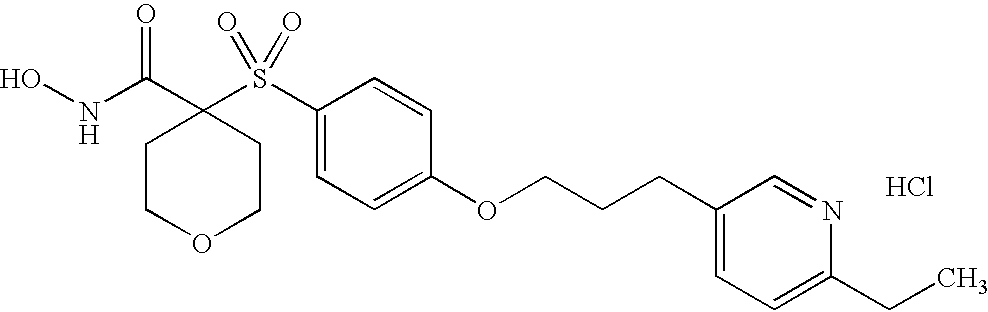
N(C(C1(S(C2=CC=C(OCCCC3=CC=C(CC)N=C3)C=C2)(=O)=O)CCOCC1)=O)O.Cl
